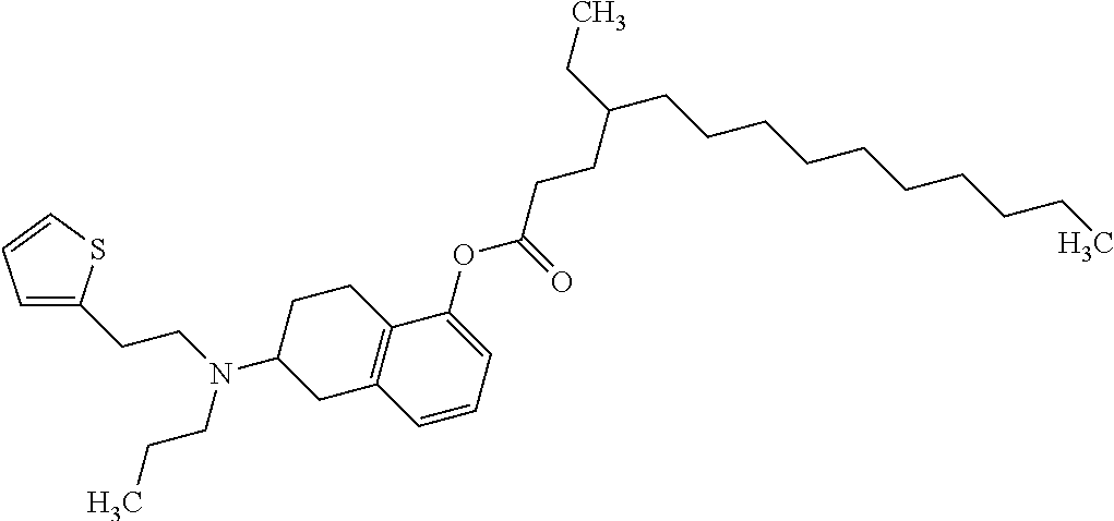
C1(OC(CCC(CCCCCCCCCC)CC)=O)=CC=CC2=C1CCC(N(CCC)CCC1=CC=CS1)C2
